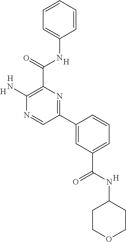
[H].C1(N)=C(C(NC2=CC=CC=C2)=O)N=C(C2=CC(C(=O)NC3CCOCC3)=CC=C2)C=N1.[H].[H].[H]
